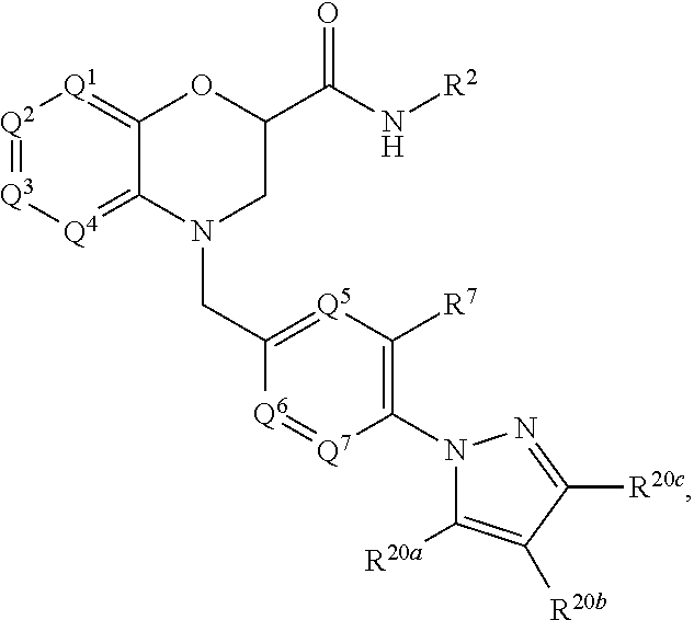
[Q2]1=[Q3][Q4]=C2C(=[Q1]1)OC(C(N[R2])=O)CN2CC1=[Q5]C([R7])=C(N2C([R20a])=C([R20b])C([R20c])=N2)[Q7]=[Q6]1
